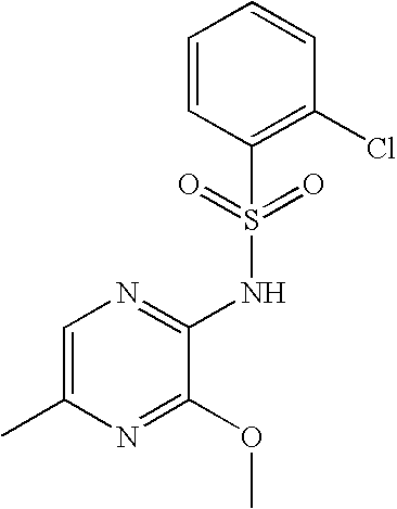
C1=C(C)N=C(OC)C(NS(C2=C(Cl)C=CC=C2)(=O)=O)=N1
